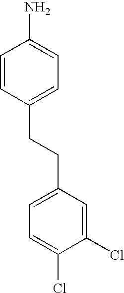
C1=CC(CCC2=CC=C(Cl)C(Cl)=C2)=CC=C1N
